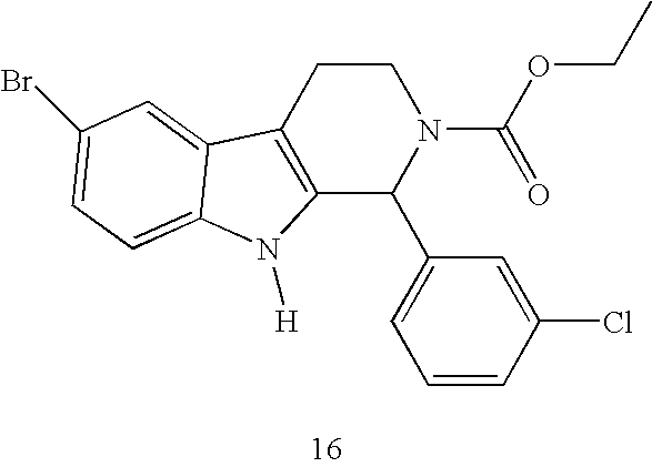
C12=C(CCN(C(=O)OCC)C1C1=CC=CC(Cl)=C1)C1=CC(Br)=CC=C1N2[H]
